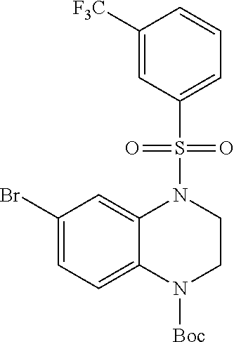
N1([Boc])CCN(S(=O)(=O)C2=CC=CC([F3C])=C2)C2=CC(Br)=CC=C12
